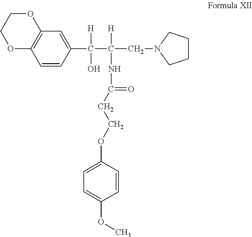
C1(C(C(CN2CCCC2)([H])NC(=O)CCOC2=CC=C(OC)C=C2)([H])O)=CC2=C(C=C1)OCCO2
